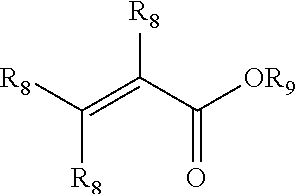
[R8]C(=C(C([OR9])=O)[R8])[R8]
